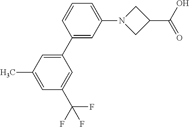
C1=C(C)C=C(C2=CC(N3CC(C(O)=O)C3)=CC=C2)C=C1C(F)(F)F
